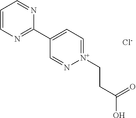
C1=CN=C(C2=CC=[N+](CCC(=O)O)N=C2)N=C1.[Cl-]
